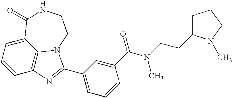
C1=CC2=C3C(=C1)C(=O)NCCN3C(C1=CC=CC(C(N(CCC3CCCN3C)C)=O)=C1)=N2
